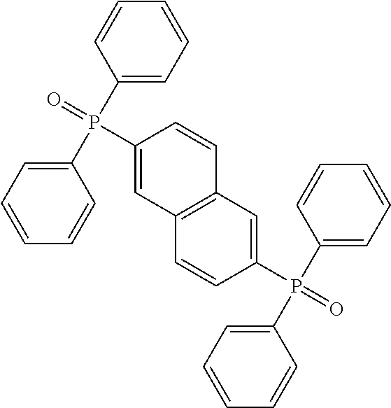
C1(P(=O)(C2=CC=CC=C2)C2=CC=CC=C2)=CC2=C(C=C1)C=C(P(=O)(C1=CC=CC=C1)C1=CC=CC=C1)C=C2
